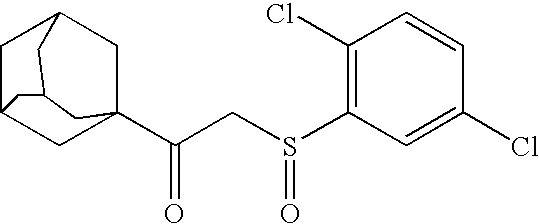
C1C2CC3(C(CS(C4=C(Cl)C=CC(Cl)=C4)=O)=O)CC1CC(C2)C3
